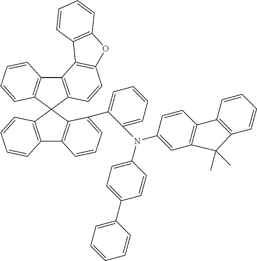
C12=C(C3(C4=C1C=CC=C4C1=CC=CC=C1N(C1=CC=C(C4=CC=CC=C4)C=C1)C1=CC4=C(C=C1)C1=C(C=CC=C1)C4(C)C)C1=C(C4=C3C=CC=C4)C3=C(C=C1)OC1=C3C=CC=C1)C=CC=C2
